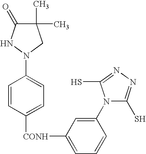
C1=CC(N2NC(=O)C(C)(C)C2)=CC=C1[CONH]C1=CC=CC(N2C(S)=NN=C2S)=C1
